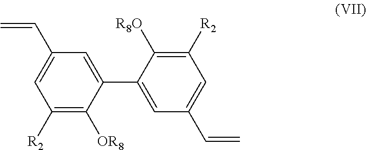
C1([R2])=C([OR8])C(C2=CC(C=C)=CC([R2])=C2[R8O])=CC(C=C)=C1
